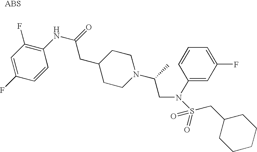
C(C1CCN(C(C)CN(S(=O)(CC2CCCCC2)=O)C2=CC(F)=CC=C2)CC1)C(NC1=C(F)C=C(F)C=C1)=O
